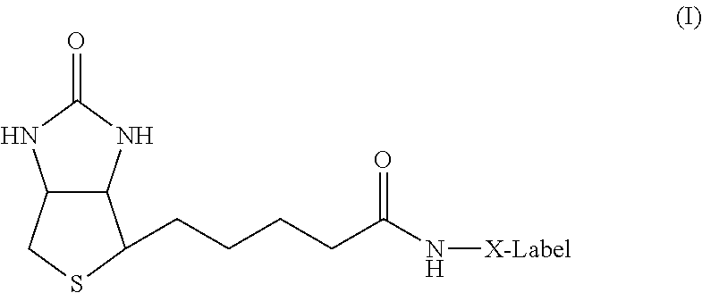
C12C(CSC1CCCCC(N[X-Label])=O)NC(=O)N2
